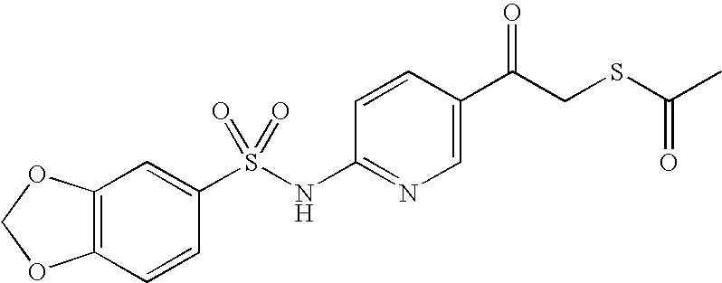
C12=C(C=CC(S(NC3=NC=C(C(CSC(C)=O)=O)C=C3)(=O)=O)=C1)OCO2
